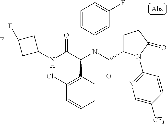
C1(NC(C(N(C(=O)C2CCC(=O)N2C2=NC=C([CF3])C=C2)C2=CC(F)=CC=C2)C2=C(Cl)C=CC=C2)=O)CC(F)(F)C1
